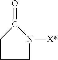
C1CCN([X*])C1=O
